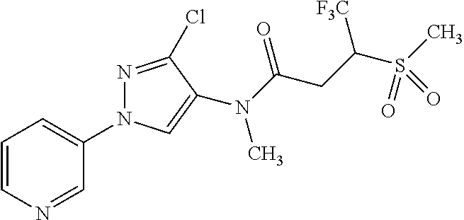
C1=CN=CC(N2N=C(Cl)C(N(C(CC(S(C)(=O)=O)[F3C])=O)C)=C2)=C1
